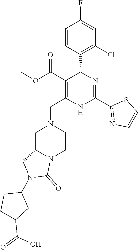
C1=CC(C2C(C(OC)=O)=C(CN3CC4N(CC3)C(=O)N(C3CCC(C(O)=O)C3)C4)NC(C3=NC=CS3)=N2)=C(Cl)C=C1F
